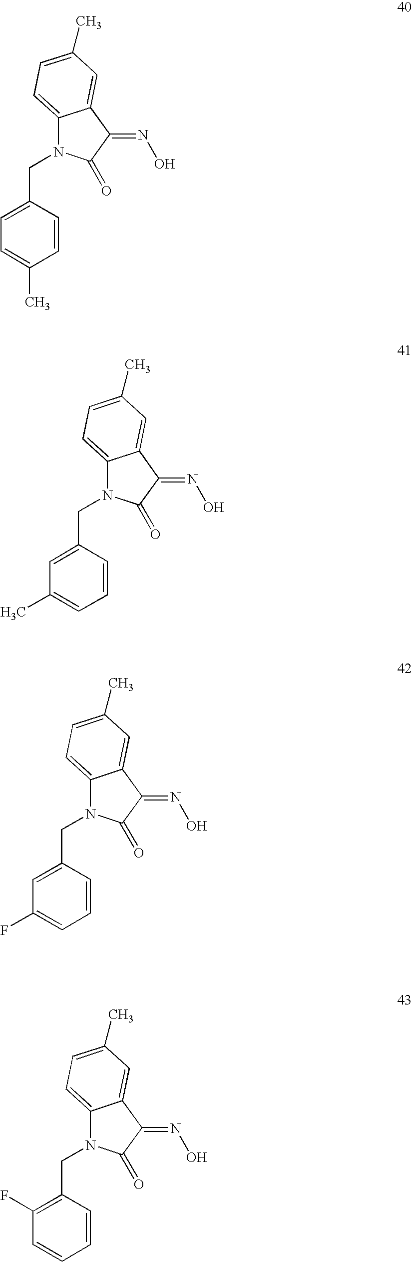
C12=CC=C(C)C=C1C(=NO)C(=O)N2CC1=CC=C(C)C=C1.C12=CC=C(C)C=C1C(=NO)C(=O)N2CC1=CC(C)=CC=C1.C12=CC=C(C)C=C1C(=NO)C(=O)N2CC1=CC(F)=CC=C1.C12=CC=C(C)C=C1C(=NO)C(=O)N2CC1=C(F)C=CC=C1
